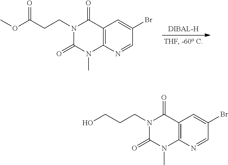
[DIBAL-H].C1(Br)=CC2=C(N=C1)N(C)C(=O)N(CCC(OC)=O)C2=O.C1(Br)=CC2=C(N=C1)N(C)C(=O)N(CCCO)C2=O
